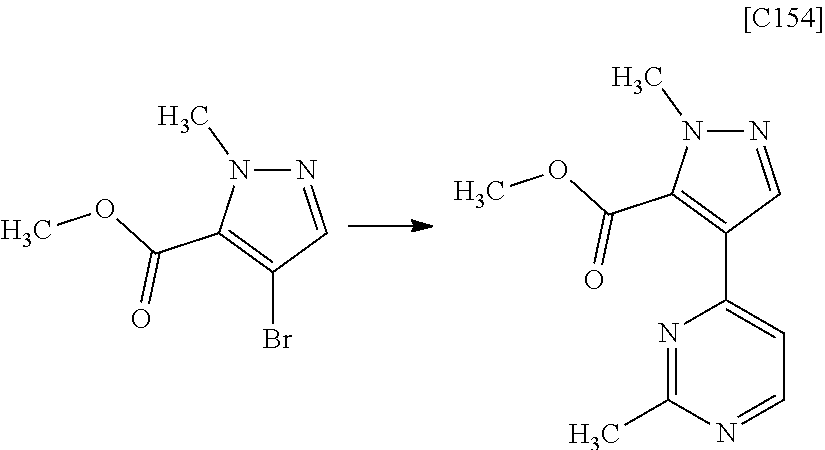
N1=CC(Br)=C(C(OC)=O)N1C.N1=CC(C2=CC=NC(C)=N2)=C(C(OC)=O)N1C
